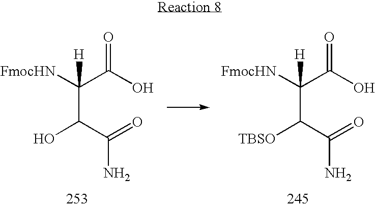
C(C(C(=O)N)O)([FmocHN])(C(O)=O)[H].C(C(C(=O)N)[TBSO])([FmocHN])(C(O)=O)[H]
